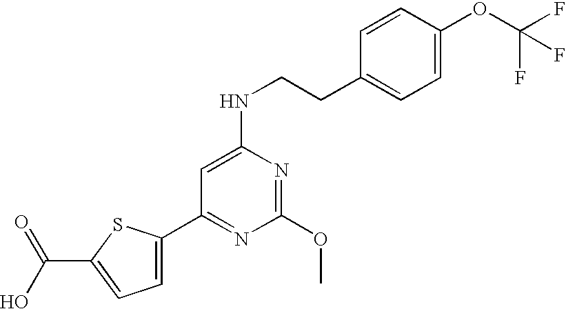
C1=C(C2=NC(OC)=NC(NCCC3=CC=C(OC(F)(F)F)C=C3)=C2)SC(C(O)=O)=C1
